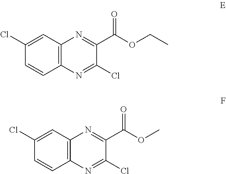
C1(Cl)=NC2=C(N=C1C(=O)OCC)C=C(Cl)C=C2.O(C)C(C1=NC2=C(N=C1Cl)C=CC(Cl)=C2)=O
